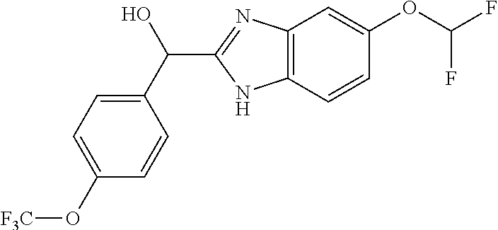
C12=C(C=CC(OC(F)F)=C1)NC(C(C1=CC=C(O[F3C])C=C1)O)=N2
